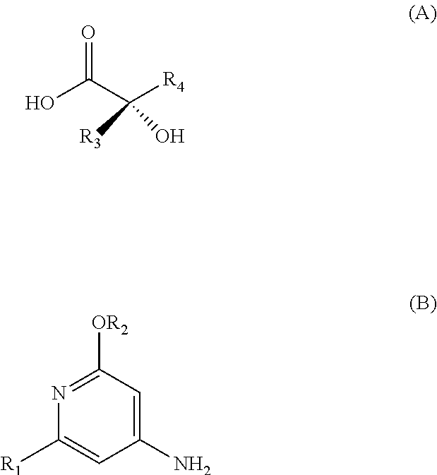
O=C(C([R4])([R3])O)O.C1([R1])=CC(N)=CC([OR2])=N1
